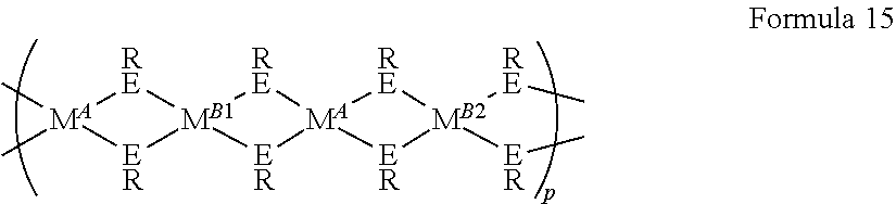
[MA]1(C)(C)[RE][MB1]2([ER]1)[RE][MA]1([ER]2)[ER][MB2]([ER]C)([RE]C)[RE]1
